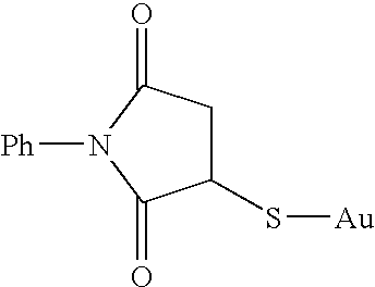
C1C(S[Au])C(=O)N([Ph])C1=O
